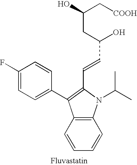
C1=CC=CC2=C1C(C1=CC=C(F)C=C1)=C(C=CC(O)CC(C[COOH])O)N2C(C)C
